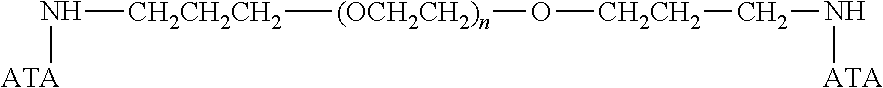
[(OCH2CH2)n]([CH2CH2CH2]N[ATA])O[CH2CH2]CN[ATA]
